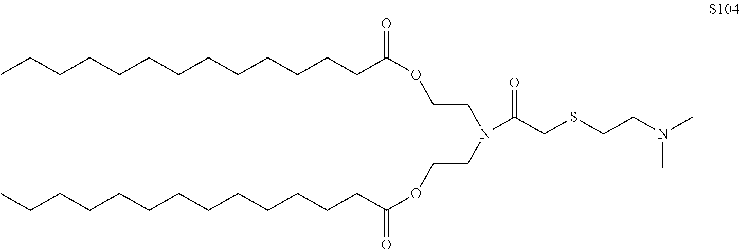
CCCCCCCCCCCCCC(OCCN(CCOC(CCCCCCCCCCCCC)=O)C(CSCCN(C)C)=O)=O
